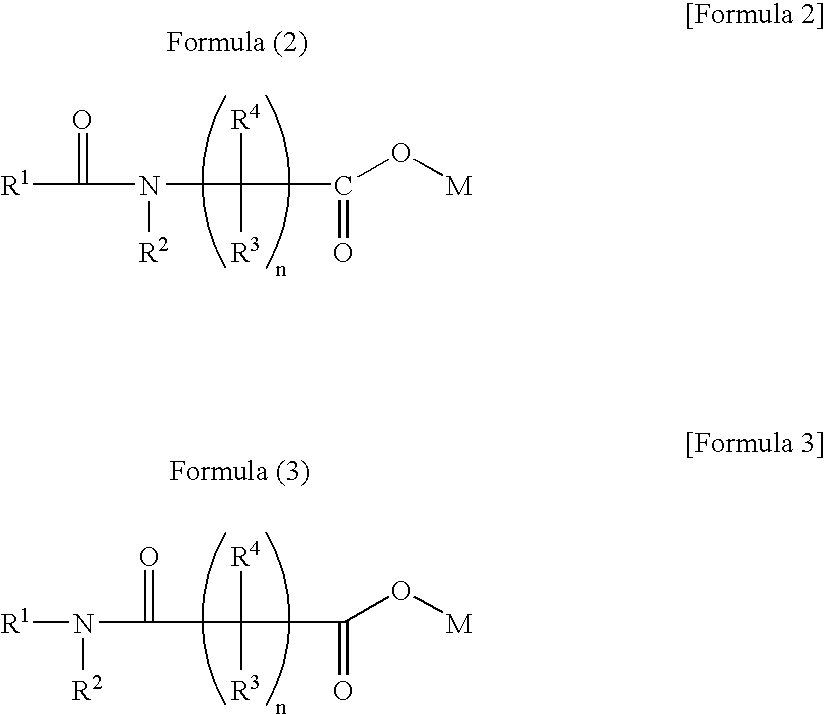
[R1]C(=O)N([R2])C([R4])([R3])C(=O)O[M].[R1]N([R2])C(=O)C([R4])([R3])C(=O)O[M]
